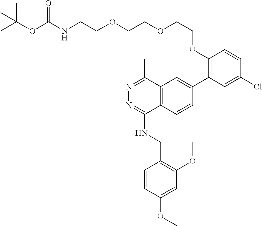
COC1=CC(OC)=C(CNC2=NN=C(C)C3=C2C=CC(C2=C(OCCOCCOCCNC(OC(C)(C)C)=O)C=CC(Cl)=C2)=C3)C=C1
